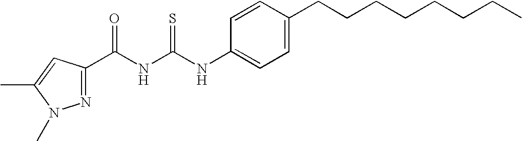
C1=CC(NC(=S)NC(=O)C2=NN(C)C(C)=C2)=CC=C1CCCCCCCC
